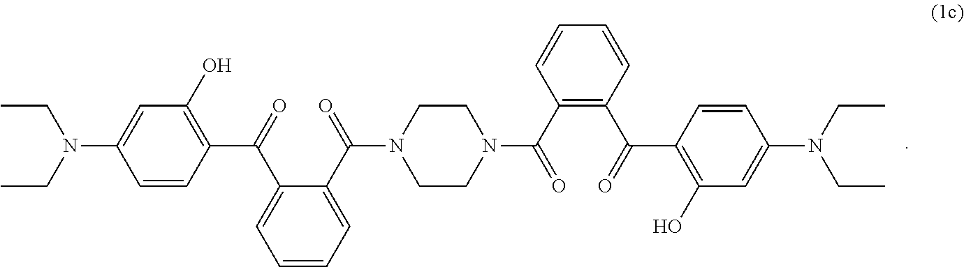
CCN(C1=CC(O)=C(C(=O)C2=C(C(N3CCN(C(C4=CC=CC=C4C(C4=C(O)C=C(N(CC)CC)C=C4)=O)=O)CC3)=O)C=CC=C2)C=C1)CC
